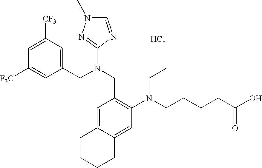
Cl.C1=C([CF3])C=C(CN(CC2=C(N(CCCCC(O)=O)CC)C=C3C(=C2)CCCC3)C2=NN(C)C=N2)C=C1[F3C]
